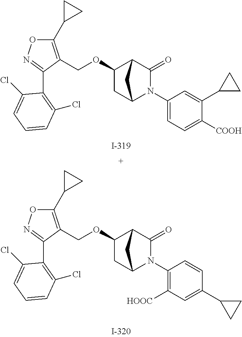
C1(OCC2=C(C3CC3)ON=C2C2=C(Cl)C=CC=C2Cl)CC2CC1C(=O)N2C1=CC=C([COOH])C(C2CC2)=C1.C1(OCC2=C(C3CC3)ON=C2C2=C(Cl)C=CC=C2Cl)CC2CC1C(=O)N2C1=C([HOOC])C=C(C2CC2)C=C1
